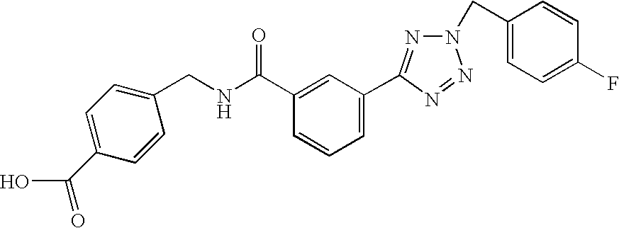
C1(C(NCC2=CC=C(C(=O)O)C=C2)=O)=CC(C2=NN(CC3=CC=C(F)C=C3)N=N2)=CC=C1
